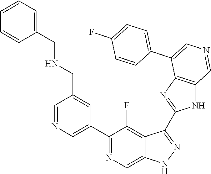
C1(C2=CN=CC(CNCC3=CC=CC=C3)=C2)=NC=C2C(=C1F)C(C1=NC3=C(N1)C=NC=C3C1=CC=C(F)C=C1)=NN2
